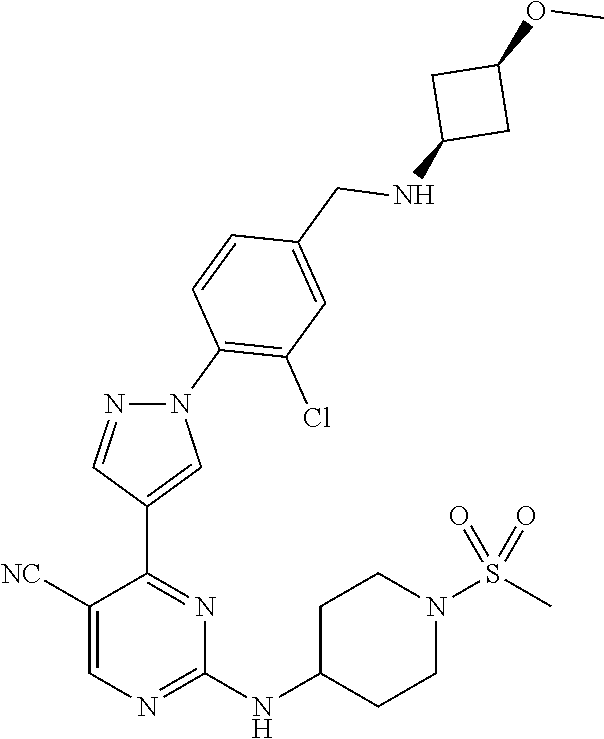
C1(NC2CCN(S(C)(=O)=O)CC2)=NC=C([NC])C(C2=CN(C3=C(Cl)C=C(CNC4CC(OC)C4)C=C3)N=C2)=N1
